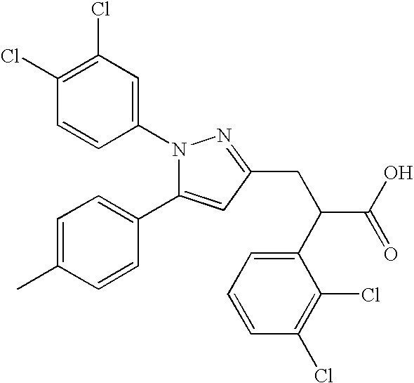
N1(C2=CC(Cl)=C(Cl)C=C2)C(C2=CC=C(C)C=C2)=CC(CC(C2=CC=CC(Cl)=C2Cl)C(O)=O)=N1
